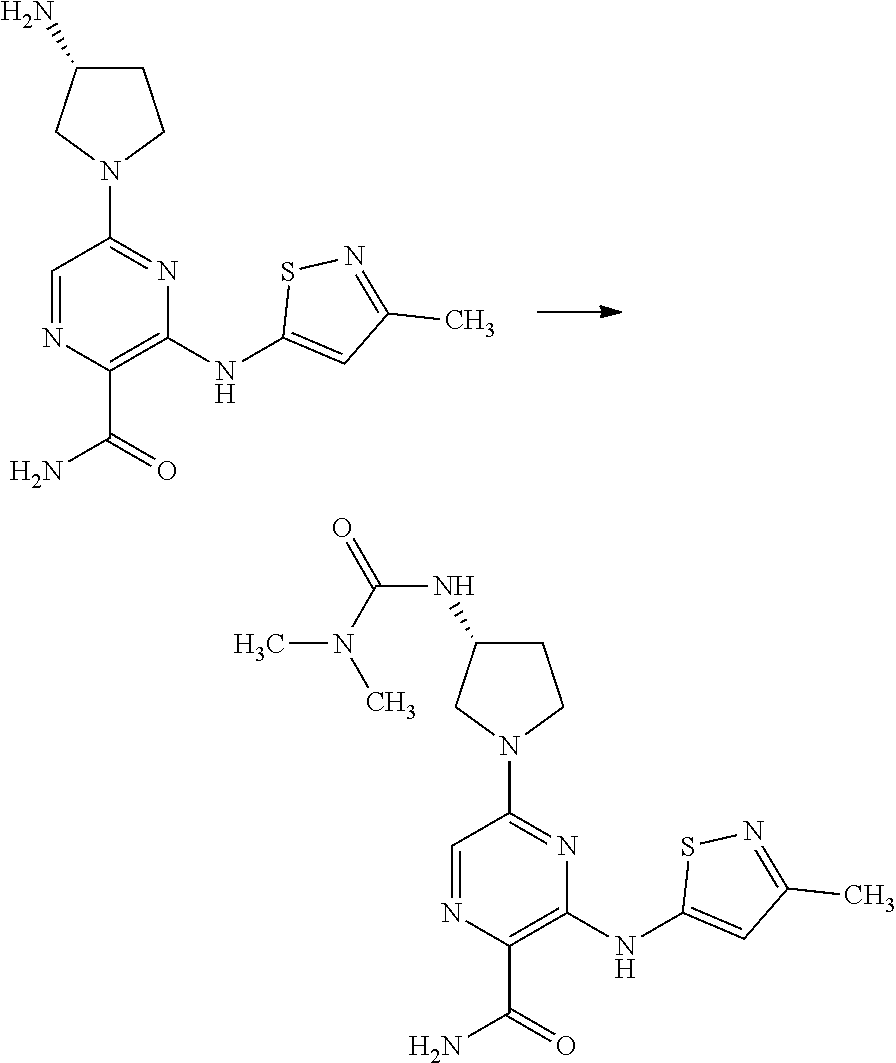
C1=NC(C(=O)N)=C(NC2=CC(C)=NS2)N=C1N1CCC(N)C1.C1=NC(C(=O)N)=C(NC2=CC(C)=NS2)N=C1N1CCC(NC(=O)N(C)C)C1
